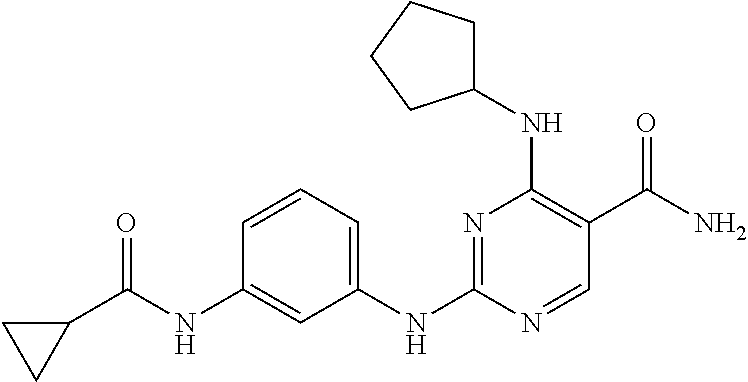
C1(NC2=NC(NC3CCCC3)=C(C(N)=O)C=N2)=CC=CC(NC(C2CC2)=O)=C1
